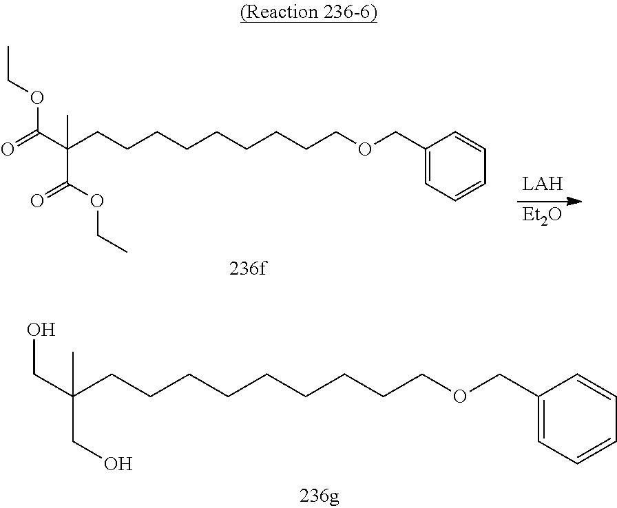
C1(COCCCCCCCCCC(C(=O)OCC)(C(OCC)=O)C)=CC=CC=C1.[Et2O].C1(COCCCCCCCCCC(CO)(CO)C)=CC=CC=C1
